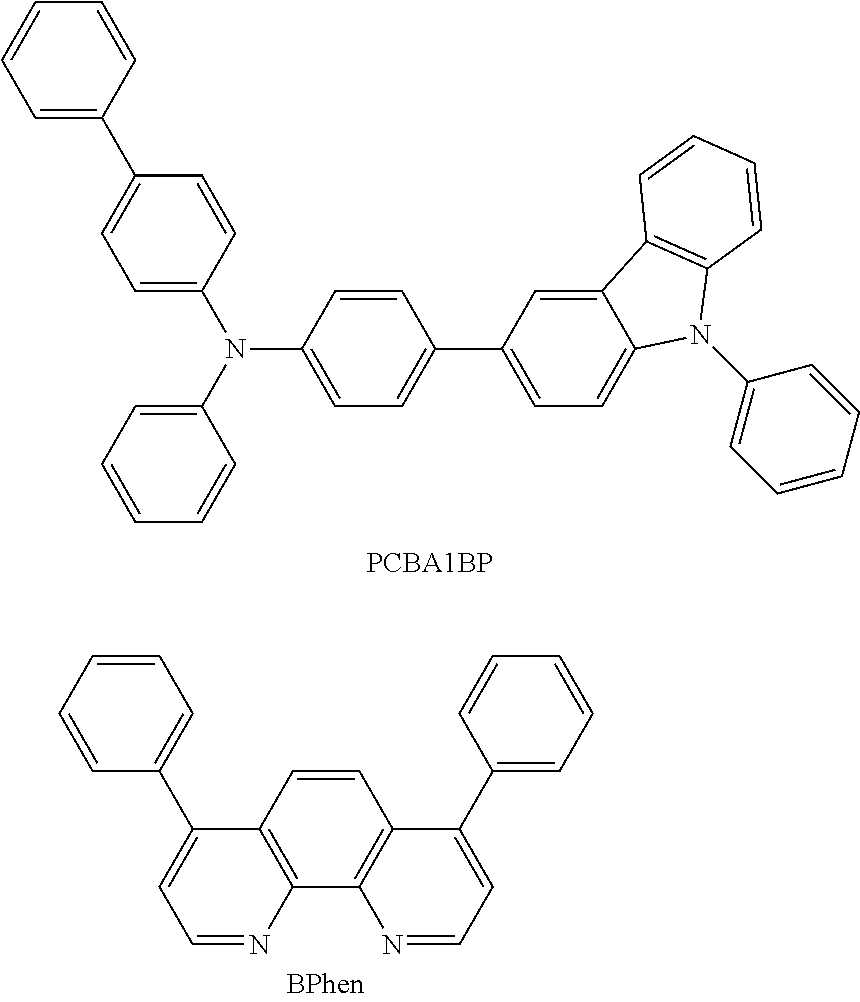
C1=C(C2=CC=C(N(C3=CC=C(C4=CC=C5C(=C4)C4=C(N5C5=CC=CC=C5)C=CC=C4)C=C3)C3=CC=CC=C3)C=C2)C=CC=C1.C1=CC=CC(C2=CC=NC3=C2C=CC2=C3N=CC=C2C2=CC=CC=C2)=C1
